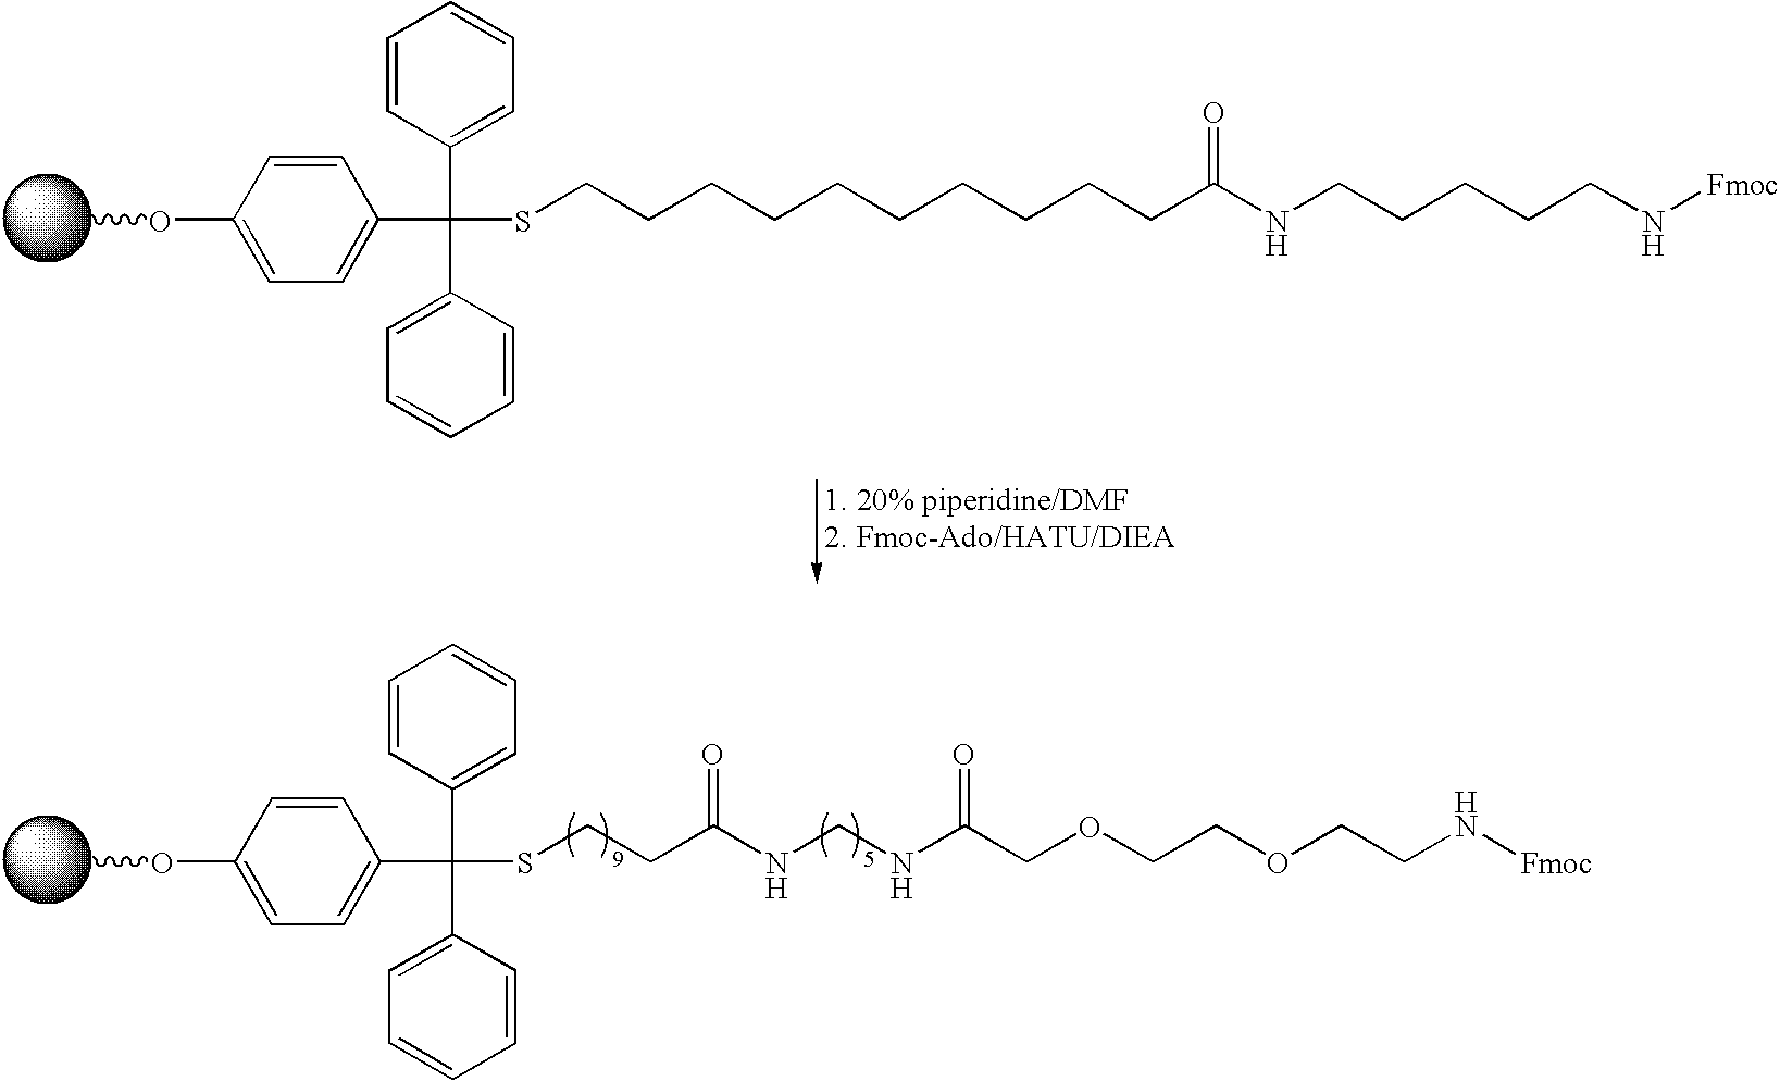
C1=CC(C(C2=CC=CC=C2)(C2=CC=C(OC)C=C2)SCCCCCCCCCCC(NCCCCCN[Fmoc])=O)=CC=C1.C1=CC(C(C2=CC=CC=C2)(C2=CC=C(OC)C=C2)SCCC(NCNC(COCCOCCN[Fmoc])=O)=O)=CC=C1
